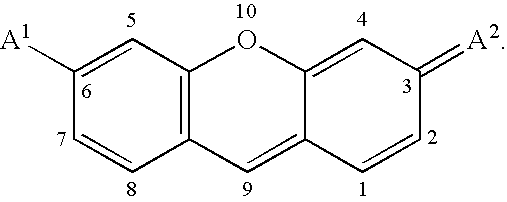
C1([A1])=CC2=C(C=C1)C=C1C(=CC(=[A2])C=C1)O2
